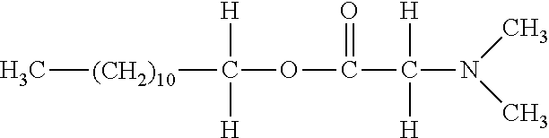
C[(CH2)10]C(OC(C(N(C)C)([H])[H])=O)([H])[H]
